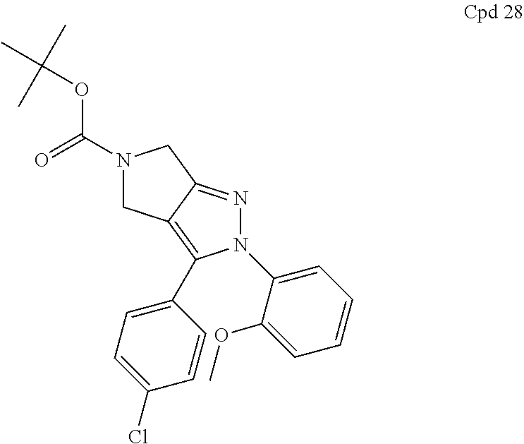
C12=NN(C3=CC=CC=C3OC)C(C3=CC=C(Cl)C=C3)=C1CN(C(=O)OC(C)(C)C)C2
